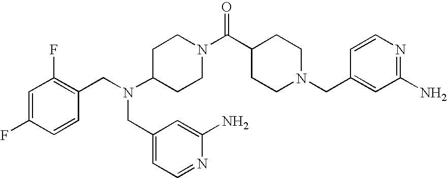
C1=CC(F)=CC(F)=C1CN(C1CCN(C(C2CCN(CC3=CC(N)=NC=C3)CC2)=O)CC1)CC1=CC=NC(N)=C1
